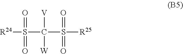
[R24]S(=O)(=O)C([V])([W])S(=O)(=O)[R25]
